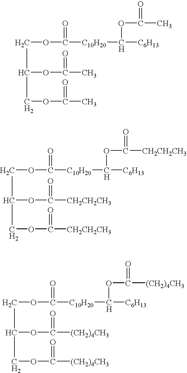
C(OC([C10H20]C([C6H13])OC([CH2CH2CH3])=O)=O)C(OC([CH2CH2CH3])=O)COC([CH2CH2CH3])=O.C(OC([C10H20]C([C6H13])OC(C)=O)=O)C(OC(C)=O)COC(C)=O.C(OC([C10H20]C([C6H13])OC([(CH2)4CH3])=O)=O)C(OC([(CH2)4CH3])=O)COC([(CH2)4CH3])=O
